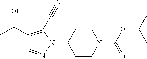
C1(C(C)O)=C(C#N)N(C2CCN(C(OC(C)C)=O)CC2)N=C1
